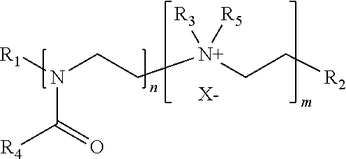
[R1]N(CC[N+](CC[R2])([R3])[R5])C(=O)[R4].[X-]
